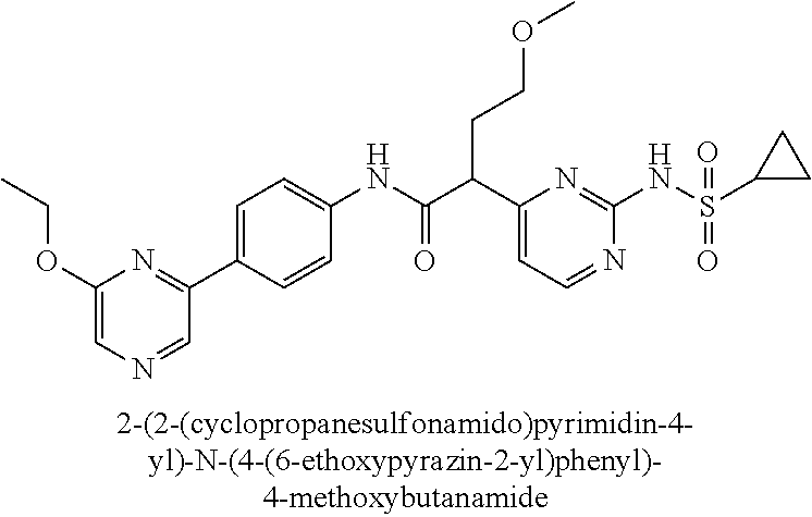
N1=CC=C(C(C(NC2=CC=C(C3=NC(OCC)=CN=C3)C=C2)=O)CCOC)N=C1NS(=O)(=O)C1CC1
